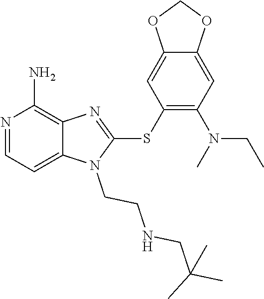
C12=CC=NC(N)=C1N=C(SC1=C(N(CC)C)C=C3C(=C1)OCO3)N2CCNCC(C)(C)C
